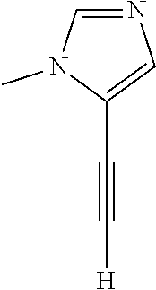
C(C1=CN=CN1C)#C[H]
